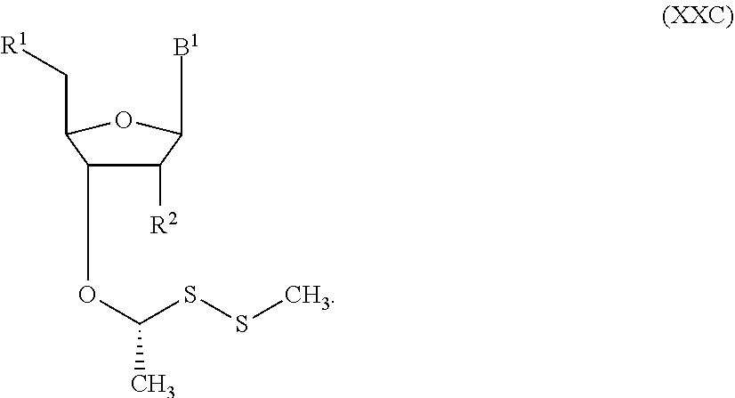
C1([R2])C(OC(SSC)C)C(C[R1])OC1[B1]
